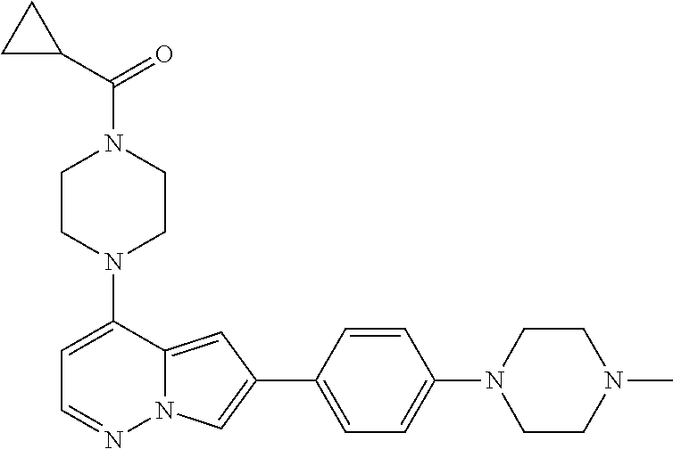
C1CN(C2=CC=NN3C2=CC(C2=CC=C(N4CCN(C)CC4)C=C2)=C3)CCN1C(C1CC1)=O
